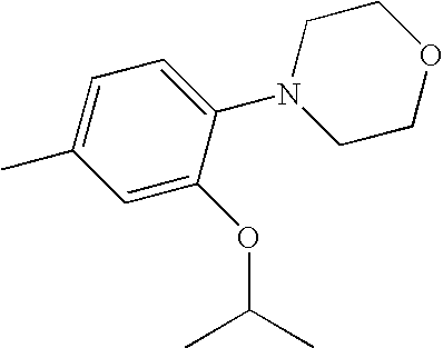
C1=C(C)C=C(OC(C)C)C(N2CCOCC2)=C1
